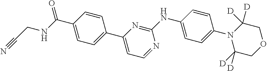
C1(C(NCC#N)=O)=CC=C(C2=CC=NC(NC3=CC=C(N4C([D])([D])COCC4([D])[D])C=C3)=N2)C=C1
